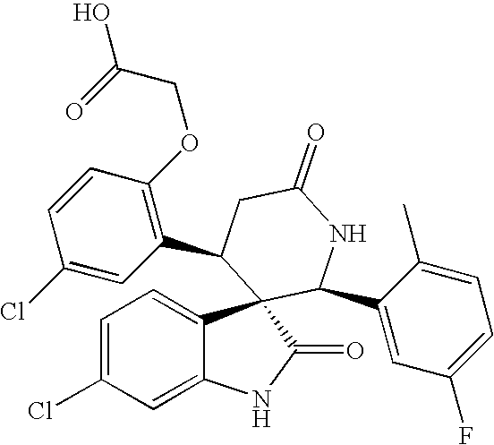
C1=C(Cl)C=C2C(=C1)C1(C(=O)N2)C(C2=C(OCC(O)=O)C=CC(Cl)=C2)CC(=O)NC1C1=CC(F)=CC=C1C
